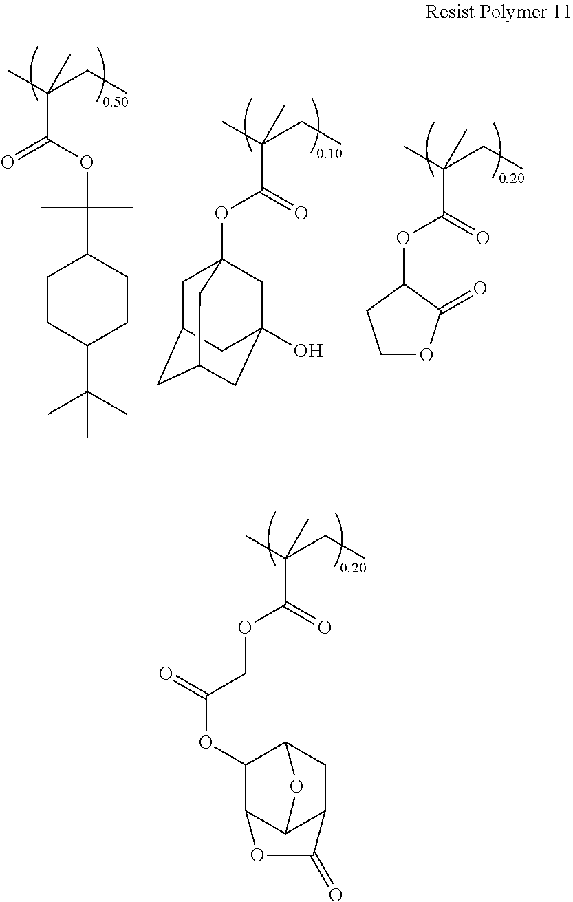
CC(CC)(C(OCC(OC1C2C3C(CC1O3)C(=O)O2)=O)=O)C.CC(CC)(C(OC(C)(C)C1CCC(C(C)(C)C)CC1)=O)C.CC(CC)(C(OC12CC3CC(CC(O)(C1)C3)C2)=O)C.CC(CC)(C(OC1CCOC1=O)=O)C
